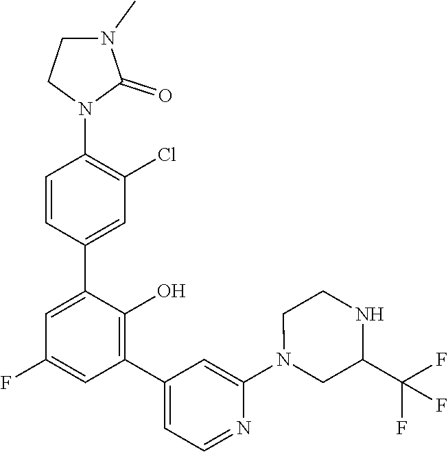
C1(C2=C(O)C(C3=CC(Cl)=C(N4C(=O)N(C)CC4)C=C3)=CC(F)=C2)=CC=NC(N2CC(C(F)(F)F)NCC2)=C1
